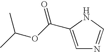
C1=C(C(OC(C)C)=O)NC=N1
